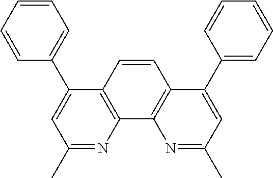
C1=CC=CC(C2=CC(C)=NC3=C2C=CC2=C3N=C(C)C=C2C2=CC=CC=C2)=C1
